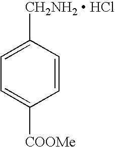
C1=C([CH2NH2  HCl])C=CC([COOMe])=C1
